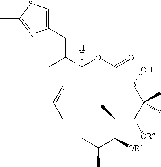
C1(C)C([OR])C(C)CCCC=CCC(C(C)=CC2=CSC(C)=N2)([H])OC(=O)CC(O)C(C)(C)C1[OR]
